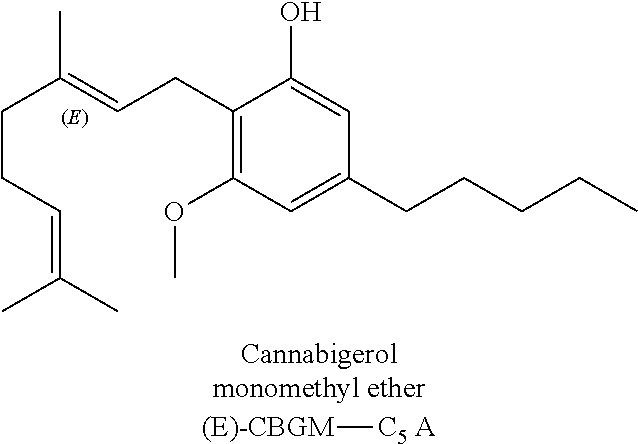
C1(CC=C(CCC=C(C)C)C)=C(OC)C=C(CCCCC)C=C1O.[(E)-CBGM][C5 A]
